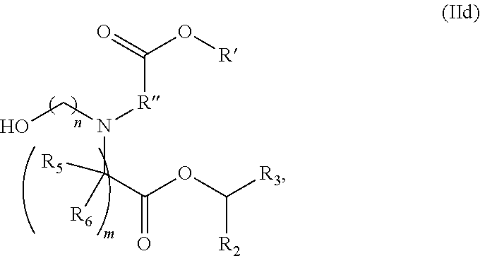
N(C(C(OC([R3])[R2])=O)([R6])[R5])(CO)[R]C(O[R])=O
